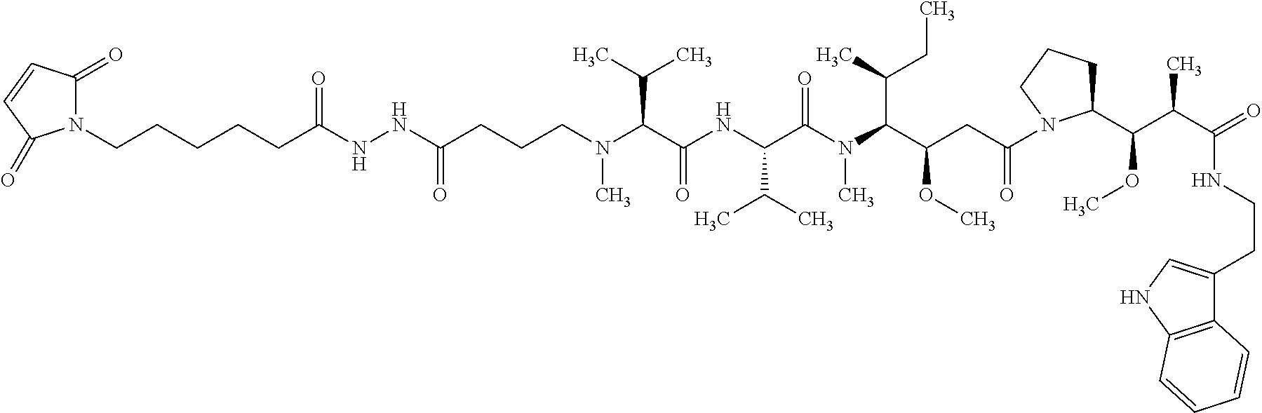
C(C(C(N(C(C(NC(C(N(CCCC(NNC(CCCCCN1C(=O)C=CC1=O)=O)=O)C)C(C)C)=O)C(C)C)=O)C)C(C)CC)OC)C(=O)N1C(C(C(C(=O)NCCC2=CNC3=C2C=CC=C3)C)OC)CCC1
